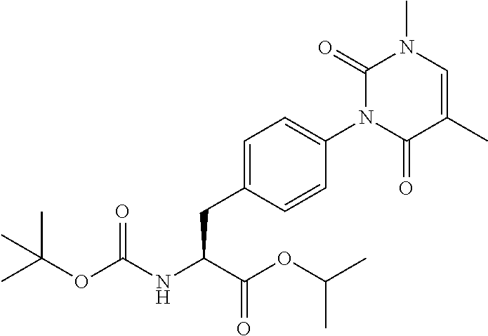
C1(=O)N(C)C=C(C)C(=O)N1C1=CC=C(CC(C(=O)OC(C)C)NC(OC(C)(C)C)=O)C=C1
